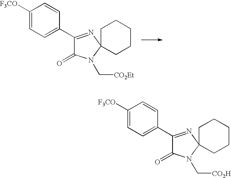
C1([F3CO])=CC=C(C2=NC3(N(C[CO2Et])C2=O)CCCCC3)C=C1.C1([F3CO])=CC=C(C2=NC3(N(C[CO2H])C2=O)CCCCC3)C=C1
